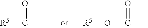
[R5]C(C)=O.O=C(O[R5])C
